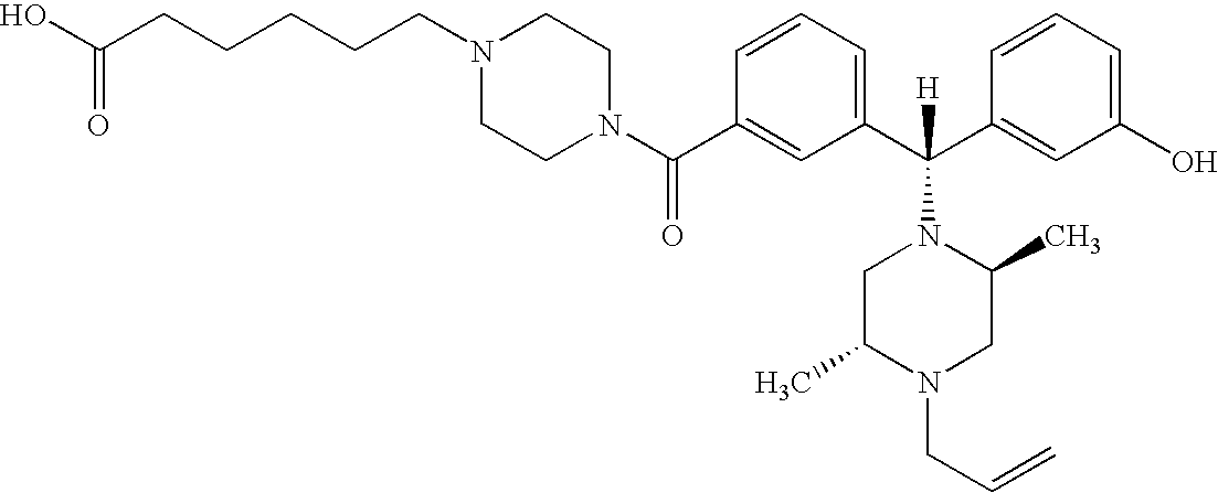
C1(C(N2CCN(CCCCCC(O)=O)CC2)=O)=CC(C(C2=CC(O)=CC=C2)([H])N2CC(C)N(CC=C)CC2C)=CC=C1
